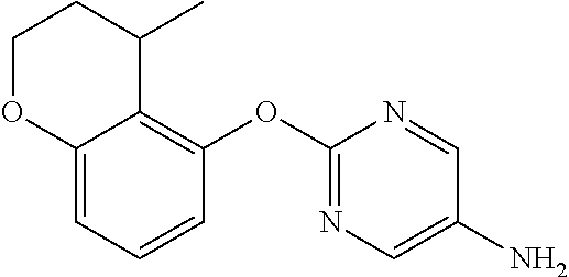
C12=CC=CC(OC3=NC=C(N)C=N3)=C1C(C)CCO2
